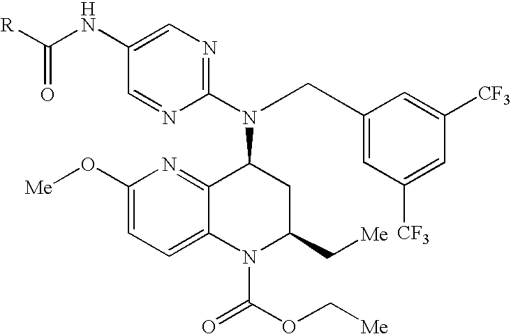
N(C1=CN=C(N(C2C3=NC(O[Me])=CC=C3N(C(OC[Me])=O)C(C[Me])C2)CC2=CC([CF3])=CC([CF3])=C2)N=C1)C([R])=O
